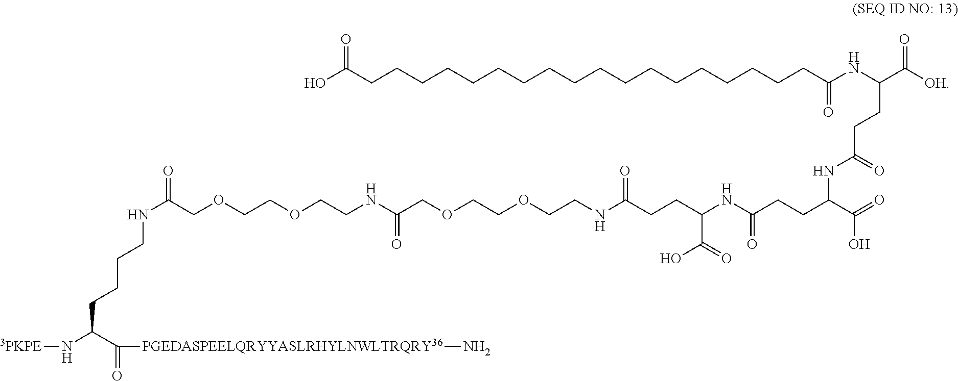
N(C(=O)CCC(NC(CCCCCCCCCCCCCCCCCCC(O)=O)=O)C(=O)[OH])C(CCC(=O)NC(C(O)=O)CCC(NCCOCCOCC(NCCOCCOCC(=O)NCCCCC(C(=O)[PGEDASPEELQRYYASLRHYLNWLTRQRY36]N)N[3PKPE])=O)=O)C(=O)O
